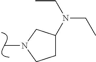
CN1CCC(N(CC)CC)C1
